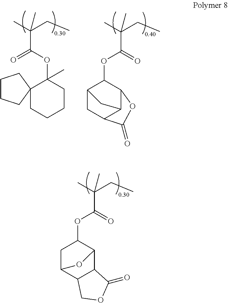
C(C(C)(CC)C)(OC1(C)CCCCC12CCCC2)=O.C(C)(CC)(C)C(=O)OC1C2CC3C(C1OC3=O)C2.C(C)(CC)(C)C(=O)OC1CC2C3C(C1O2)C(=O)OC3
